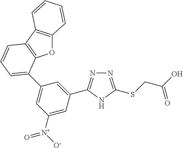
N1=C(SCC(O)=O)NC(C2=CC(C3=CC=CC4=C3OC3=C4C=CC=C3)=CC([N+]([O-])=O)=C2)=N1
